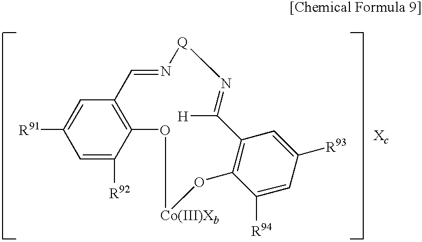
C1=C([R92])C2=C(C=C1[R91])C=N[Q]N=C([H])C1=C(C([R94])=CC([R93])=C1)O[Co(III)Xb]O2
